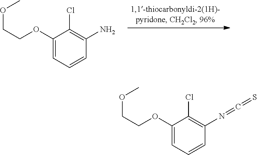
C1(OCCOC)=CC=CC(N=C=S)=C1Cl.C1(OCCOC)=CC=CC(N)=C1Cl
